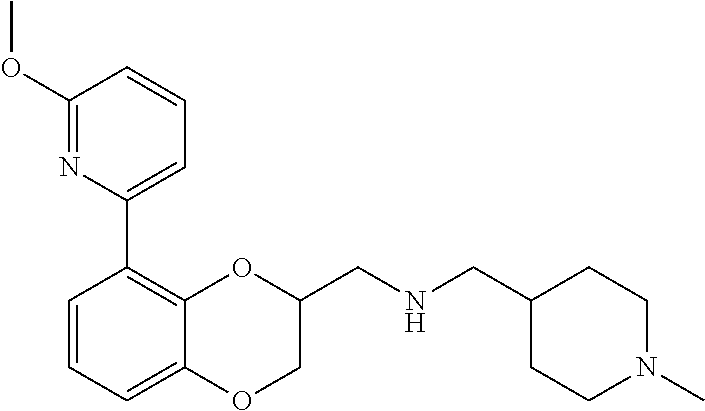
C1=C2C(=C(C3=CC=CC(OC)=N3)C=C1)OC(CNCC1CCN(C)CC1)CO2
